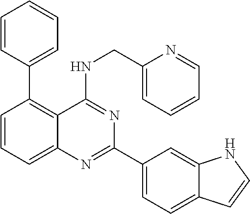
C1=CC(C2=C3C(=CC=C2)N=C(C2=CC=C4C(=C2)NC=C4)N=C3NCC2=CC=CC=N2)=CC=C1
